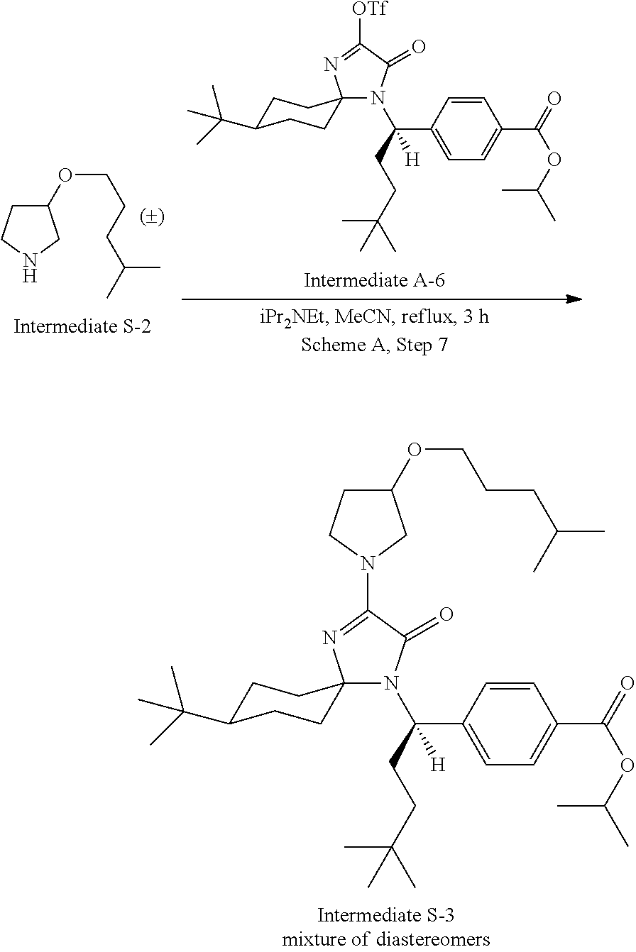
C1(OCCCC(C)C)CCNC1.N1(C(C2=CC=C(C(=O)OC(C)C)C=C2)(CCC(C)(C)C)[H])C(=O)C([OTf])=NC12CCC(C(C)(C)C)CC2.N1(C(C2=CC=C(C(=O)OC(C)C)C=C2)(CCC(C)(C)C)[H])C(=O)C(N2CC(OCCCC(C)C)CC2)=NC12CCC(C(C)(C)C)CC2
